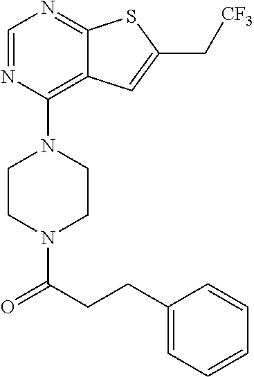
C1CN(C(CCC2=CC=CC=C2)=O)CCN1C1=C2C(=NC=N1)SC(C[CF3])=C2
